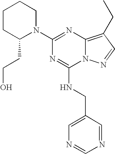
C1(N2CCCCC2CCO)=NC2=C(CC)C=NN2C(NCC2=CN=CN=C2)=N1
